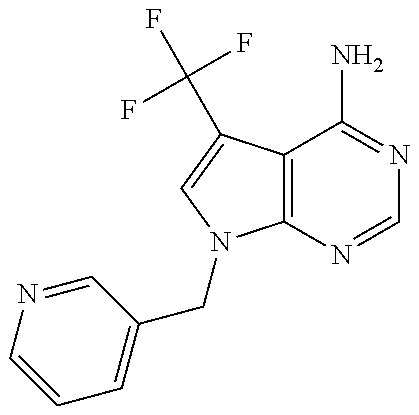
C12=C(C(C(F)(F)F)=CN1CC1=CC=CN=C1)C(N)=NC=N2
